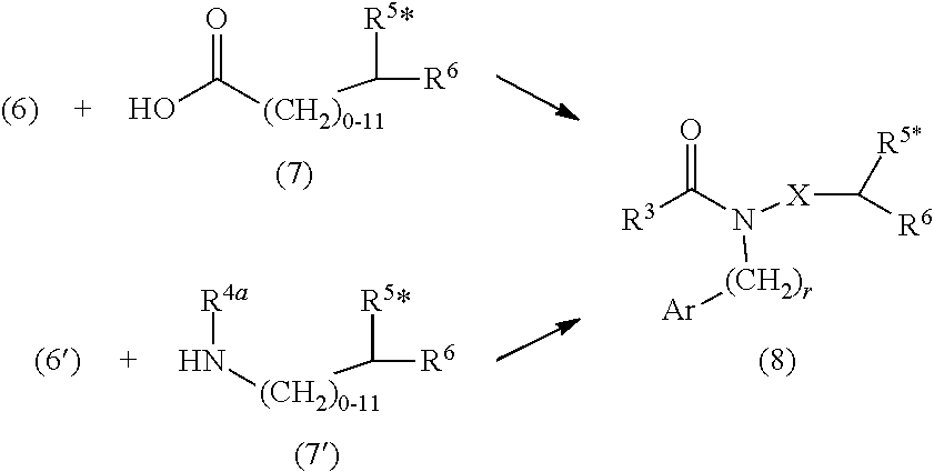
O=C(O)[(CH2)0-11]C([R6])[R5*].[R4a]N[(CH2)0-11]C([R6])[R5*].N([(CH2)r][Ar])(C(=O)[R3])[X]C([R6])[R5*]
